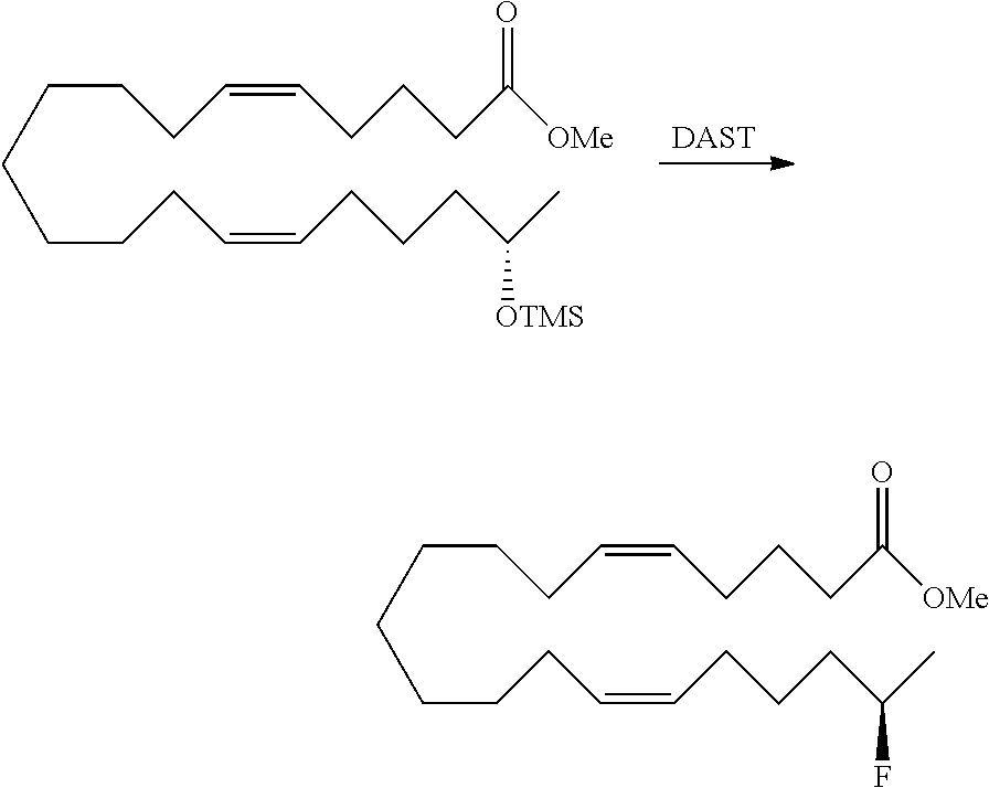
C(CCC=CCCCC([OMe])=O)CCCCC=CCCCC(C)F.C(CCC=CCCCC([OMe])=O)CCCCC=CCCCC(C)[OTMS].[DAST]
